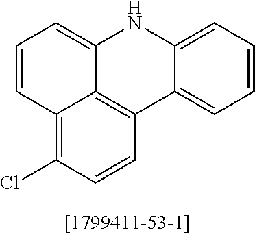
C1=CC2=C(Cl)C=CC3=C2C(=C1)NC1=CC=CC=C31
